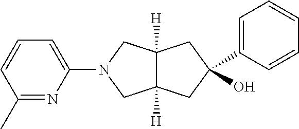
C12([H])C([H])(CC(O)(C3=CC=CC=C3)C1)CN(C1=CC=CC(C)=N1)C2
